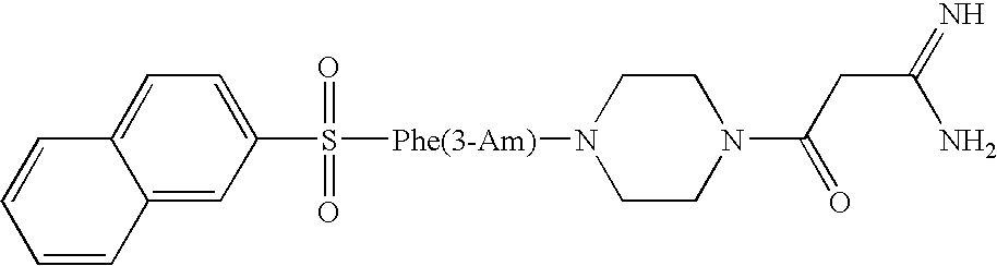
C12=CC=C(S([Phe(3-Am)]N3CCN(C(CC(=N)N)=O)CC3)(=O)=O)C=C1C=CC=C2
